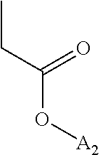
CCC(O[A2])=O
